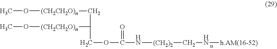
CO[(CH2CH2O)n]CC([(CH2CH2O)n]OC)COC(N[(CH2)2]CN[h.AM(16-52)])=O
